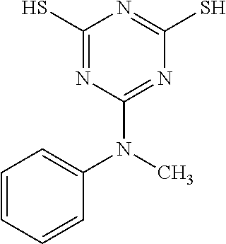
C1(S)=NC(N(C)C2=CC=CC=C2)=NC(S)=N1
